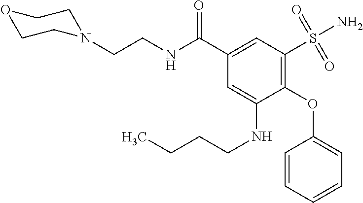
C(CNC(C1=CC(S(N)(=O)=O)=C(OC2=CC=CC=C2)C(NCCCC)=C1)=O)N1CCOCC1
